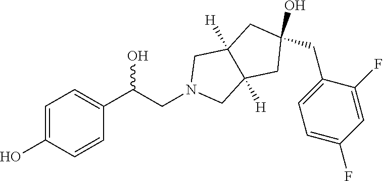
N1(CC(O)C2=CC=C(O)C=C2)CC2([H])C([H])(C1)CC(CC1=CC=C(F)C=C1F)(O)C2
